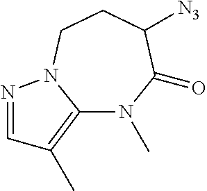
C12=C(C)C=NN1CCC([N3])C(=O)N2C
